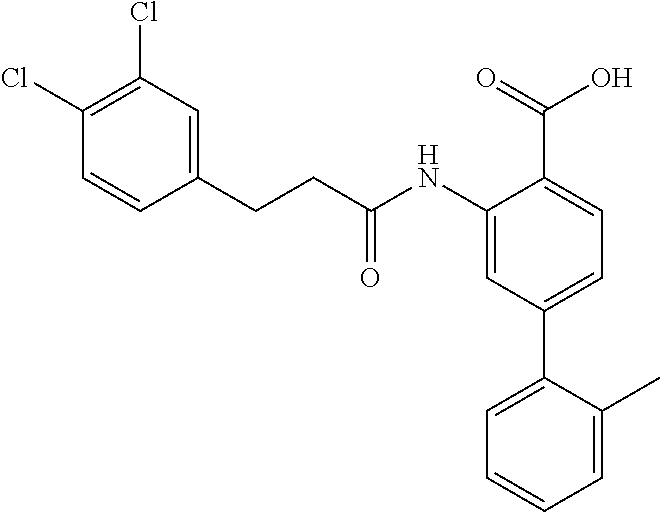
C1(NC(CCC2=CC(Cl)=C(Cl)C=C2)=O)=CC(C2=CC=CC=C2C)=CC=C1C(=O)O
